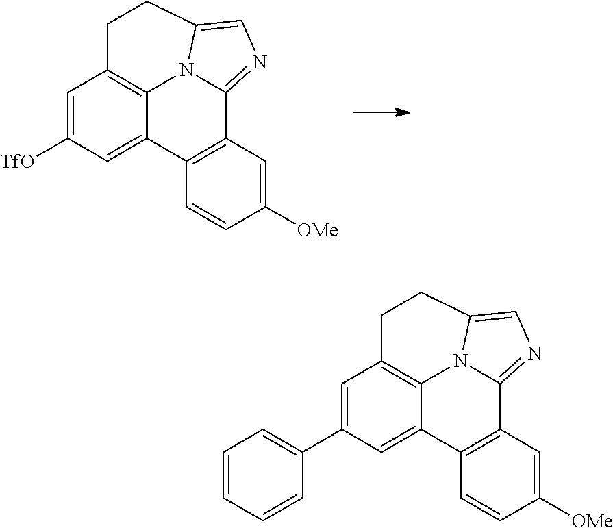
C1=C([TfO])C=C2C3=C1CCC1=CN=C(C4=C2C=CC([OMe])=C4)N31.C1=C(C2=CC=CC=C2)C=C2C3=C1CCC1=CN=C(C4=C2C=CC([OMe])=C4)N31
